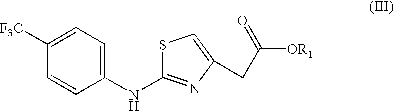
C1=CC(NC2=NC(CC([OR1])=O)=CS2)=CC=C1[F3C]
